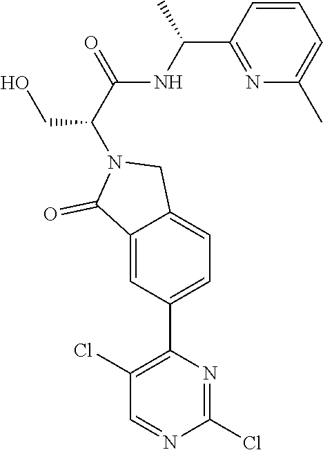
C1(Cl)=NC(C2=CC=C3C(=C2)C(=O)N(C(CO)C(NC(C)C2=NC(C)=CC=C2)=O)C3)=C(Cl)C=N1
